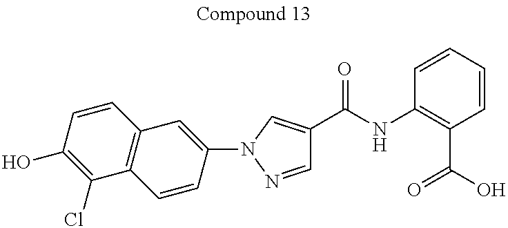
C1=NN(C2=CC3=C(C=C2)C(Cl)=C(O)C=C3)C=C1C(=O)NC1=C(C(=O)O)C=CC=C1
